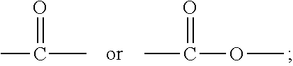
CC(=O)C.CC(=O)OC
